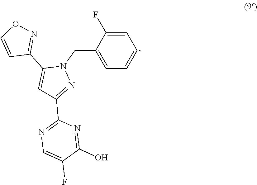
C1(C2=NOC=C2)=CC(C2=NC=C(F)C(O)=N2)=NN1CC1=CC=CC=C1F
